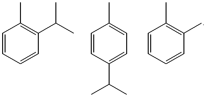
C1=CC=CC(C(C)C)=C1C.C1=CC(C(C)C)=CC=C1C.C1=CC=CC(C)=C1C
